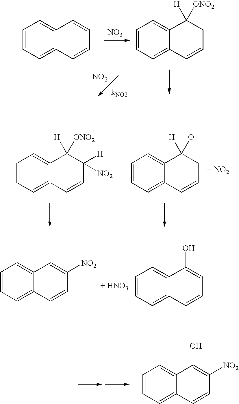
C1=CC=C2C(=C1)C=CC=C2.[NO3].C1=CC=C2C(=C1)C([H])([ONO2])CC=C2.[NO2].C1=CC=C2C(=C1)C([H])([ONO2])C([H])([NO2])C=C2.C1=CC=C2C(=C1)C([H])(O)CC=C2.C1=CC=C2C(=C1)C=C([NO2])C=C2.[+ HNO3].C1=CC=C2C(=C1)C(O)=CC=C2.C1=CC=C2C(=C1)C(O)=C([NO2])C=C2
